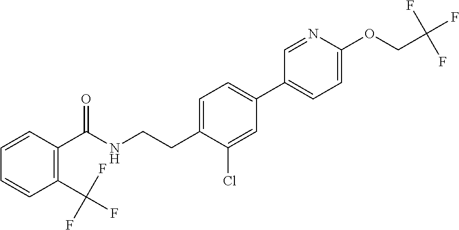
C(CNC(=O)C1=C(C(F)(F)F)C=CC=C1)C1=CC=C(C2=CC=C(OCC(F)(F)F)N=C2)C=C1Cl
